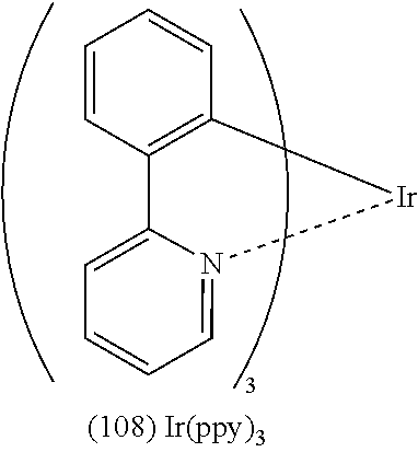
C12=CC=CC=N1[Ir]C1=C2C=CC=C1
